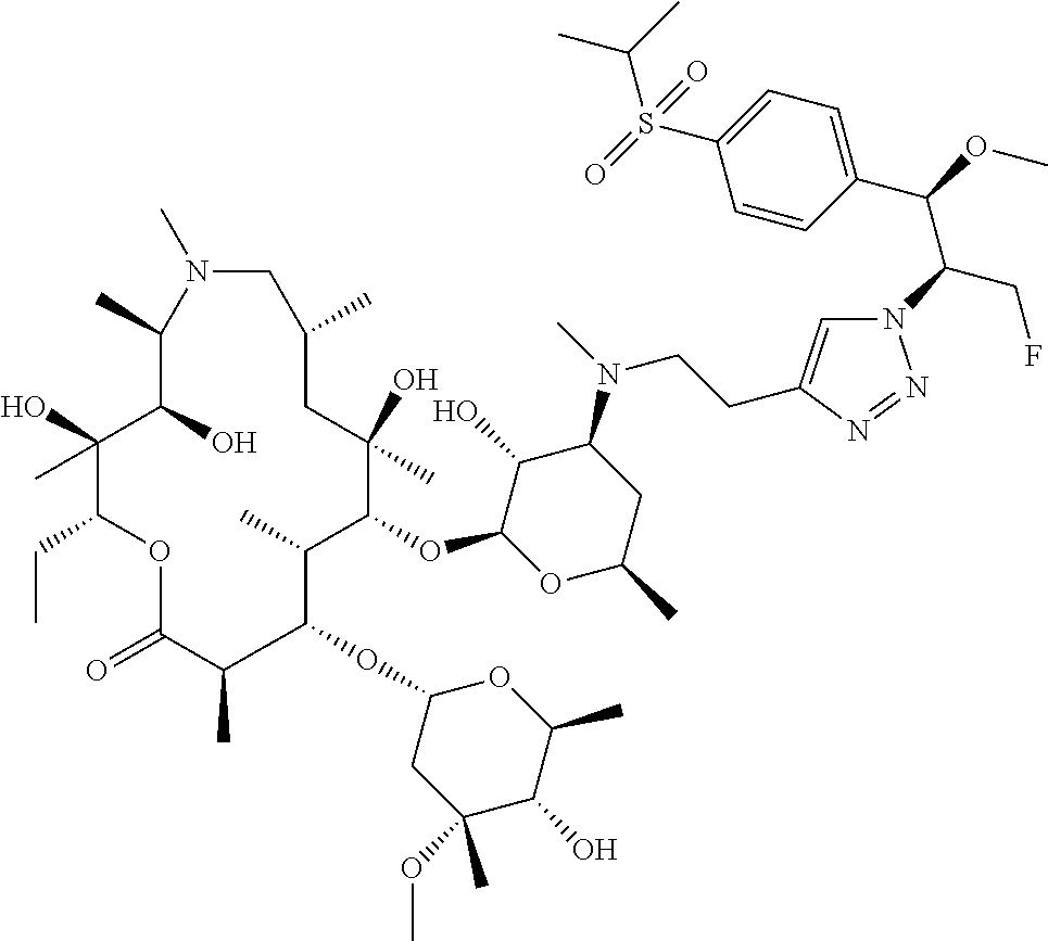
N1=NN(C(C(C2=CC=C(S(C(C)C)(=O)=O)C=C2)OC)CF)C=C1CCN(C1C(O)C(OC2C(C)C(OC3CC(OC)(C)C(O)C(C)O3)C(C)C(=O)OC(CC)C(O)(C)C(O)C(C)N(C)CC(C)CC2(O)C)OC(C)C1)C
